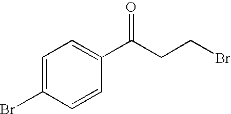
C1=C(Br)C=CC(C(CCBr)=O)=C1
